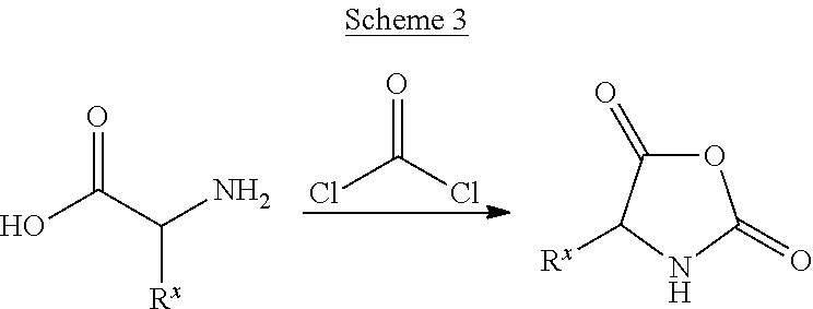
O=C(Cl)Cl.O=C(O)C([Rx])N.O1C(=O)C([Rx])NC1=O
